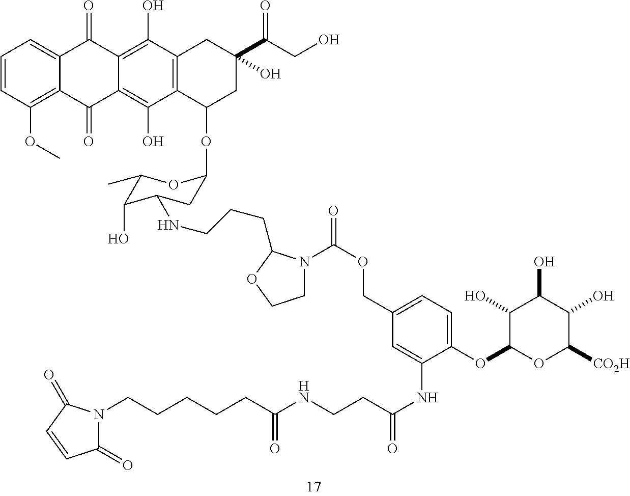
C1=CC(OC)=C2C(=C1)C(=O)C1=C(O)C3=C(C(O)=C1C2=O)C(OC1CC(NCCCC2N(C(OCC4=CC=C(OC5OC([CO2H])C(O)C(O)C5O)C(NC(CCNC(CCCCCN5C(=O)C=CC5=O)=O)=O)=C4)=O)CCO2)C(O)C(C)O1)CC(C(CO)=O)(O)C3
